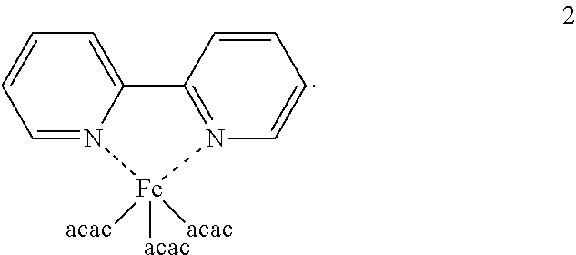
C1=N2C(=CC=C1)C1=N(C=CC=C1)[Fe]2([acac])([acac])[acac]
